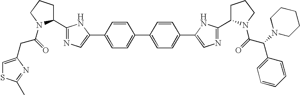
C(=O)(N1C(C2=NC=C(C3=CC=C(C4=CC=C(C5=CN=C(C6CCCN6C(C(C6=CC=CC=C6)N6CCCCC6)=O)N5)C=C4)C=C3)N2)CCC1)CC1=CSC(C)=N1
